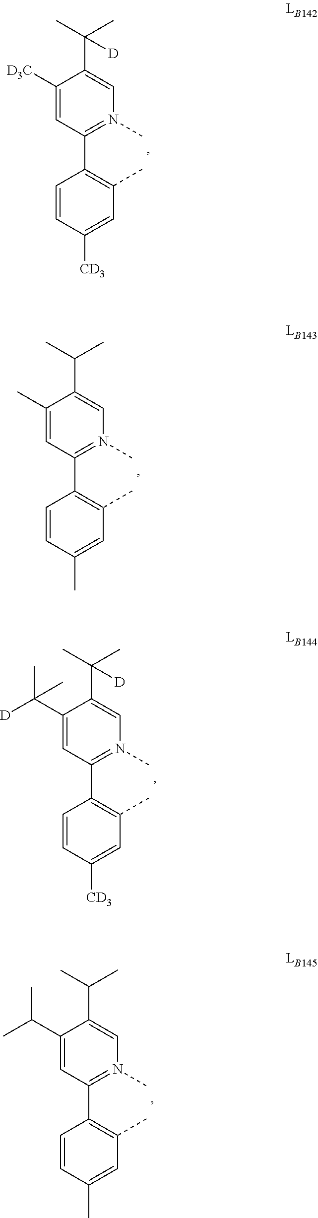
C1([D3C])=CC(C2=C(C)C=C([CD3])C=C2)=N(C)C=C1C(C)([D])C.C1(C)=CC(C2=C(C)C=C(C)C=C2)=N(C)C=C1C(C)C.C1(C([D])(C)C)=CC(C2=C(C)C=C([CD3])C=C2)=N(C)C=C1C(C)([D])C.C1(C(C)C)=CC(C2=C(C)C=C(C)C=C2)=N(C)C=C1C(C)C
